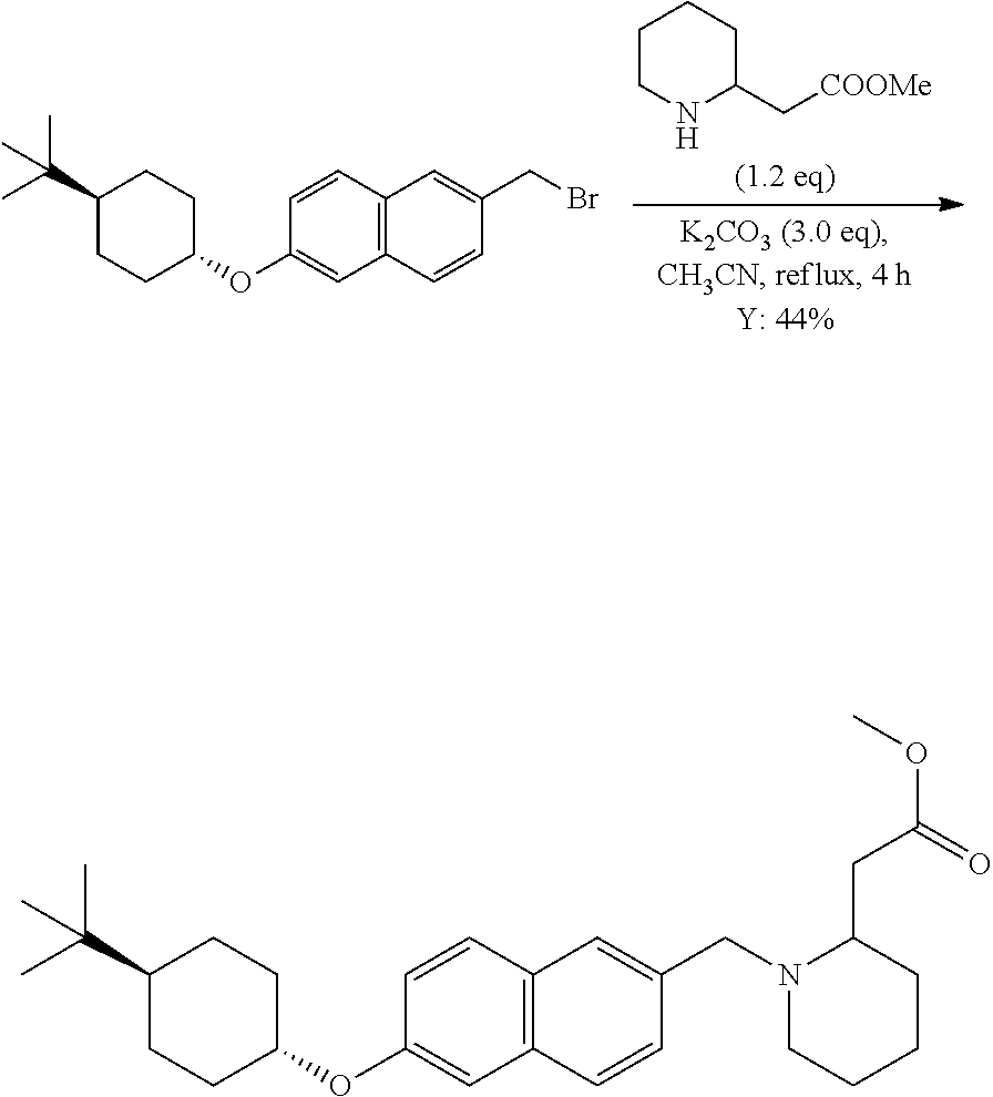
C1CNC(C[COOMe])CC1.C1=CC2=C(C=C1OC1CCC(C(C)(C)C)CC1)C=CC(CBr)=C2.C1=CC2=C(C=C1OC1CCC(C(C)(C)C)CC1)C=CC(CN1CCCCC1CC(OC)=O)=C2
